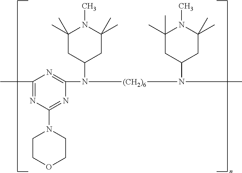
C1(C)=NC(N2CCOCC2)=NC(N([(CH2)6]N(C)C2CC(C)(C)N(C)C(C)(C)C2)C2CC(C)(C)N(C)C(C)(C)C2)=N1
